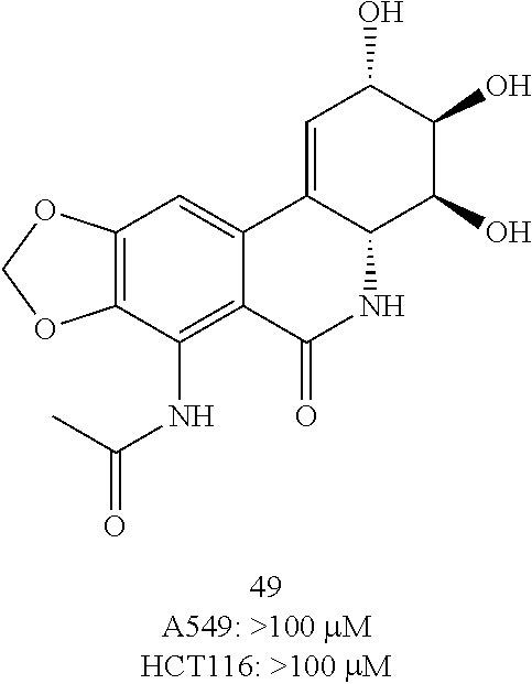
C1=C2C(C(O)C(O)C1O)NC(=O)C1=C(NC(=O)C)C3=C(C=C21)OCO3
